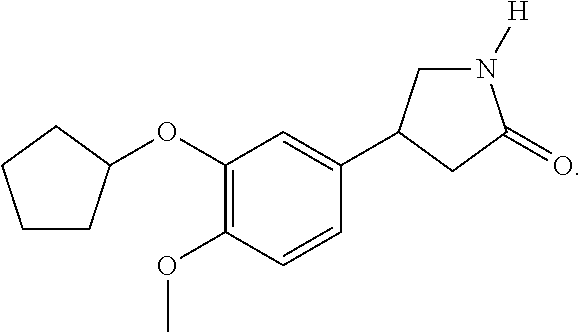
C1CC(OC2=C(OC)C=CC(C3CN([H])C(=O)C3)=C2)CC1
